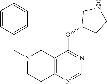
C(N1CCC2=C(C1)C(OC1CCNC1)=NC=N2)C1=CC=CC=C1
